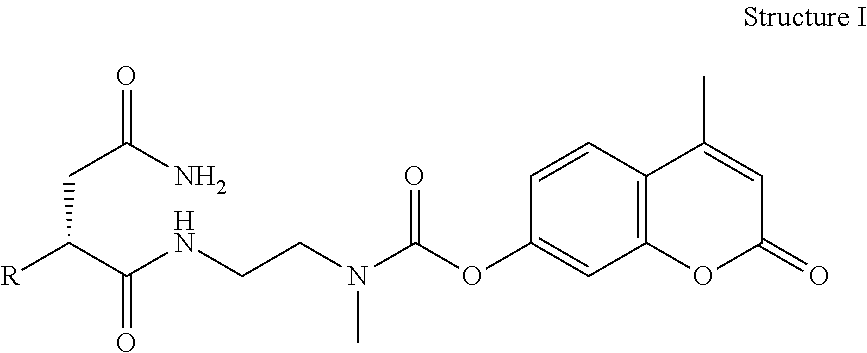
C(CNC(C([R])CC(=O)N)=O)N(C(OC1=CC2=C(C=C1)C(C)=CC(=O)O2)=O)C
